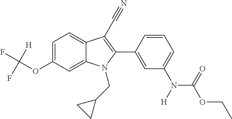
C1=C(OC(F)(F)[H])C=C2C(=C1)C(C#N)=C(C1=CC(N(C(OCC)=O)[H])=CC=C1)N2CC1CC1
